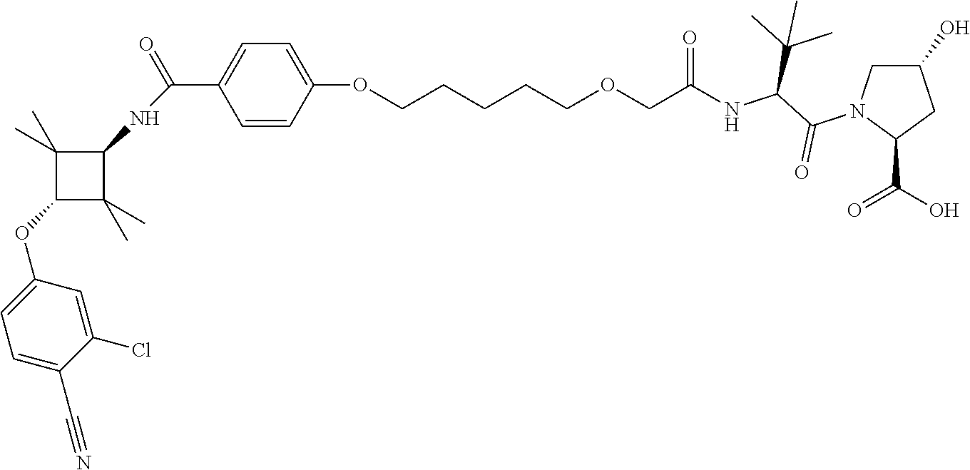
C1=CC(OCCCCCOCC(NC(C(N2C(C(O)=O)CC(O)C2)=O)C(C)(C)C)=O)=CC=C1C(NC1C(C)(C)C(OC2=CC=C(C#N)C(Cl)=C2)C1(C)C)=O
